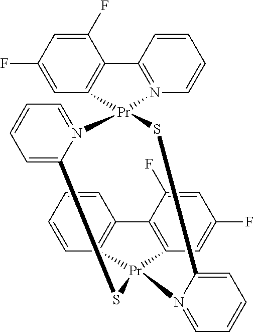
C1(F)=CC(F)=CC2=C1C1=N(C=CC=C1)[Pr]21N2=CC=CC=C2S[Pr]2(C3=C(C=CC=C3)C3=C2C=C(F)C=C3F)N2=CC=CC=C2S1
